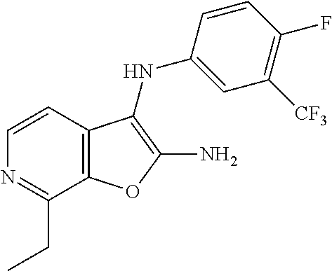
C12=C(C=CN=C1CC)C(NC1=CC([CF3])=C(F)C=C1)=C(N)O2
